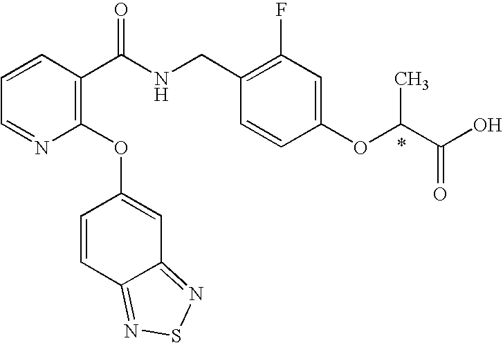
C1=CC(C(NCC2=C(F)C=C(OC(C(O)=O)C)C=C2)=O)=C(OC2=CC3=NSN=C3C=C2)N=C1
